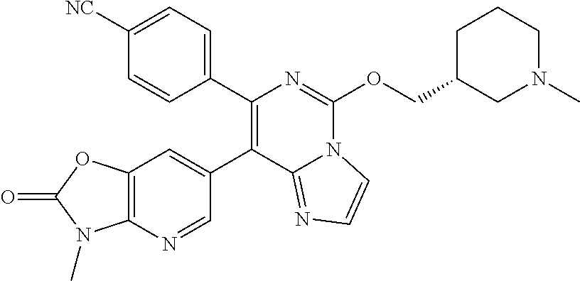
C1(C2=CC3=C(N=C2)N(C)C(=O)O3)=C(C2=CC=C([NC])C=C2)N=C(OCC2CCCN(C)C2)N2C1=NC=C2
